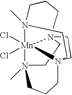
C1CN2(C)[Mn]34(Cl)(Cl)N5(C)CCCN13CCN4(CC5)CCC2
